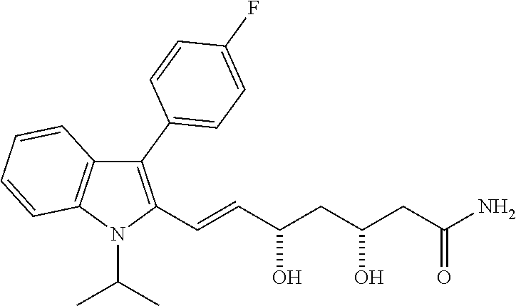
C1(C2=CC=C(F)C=C2)=C(C=CC(O)CC(CC(N)=O)O)N(C(C)C)C2=C1C=CC=C2
